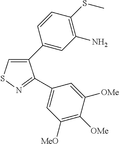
C1(C2=CC(N)=C(SC)C=C2)=CSN=C1C1=CC([MeO])=C([OMe])C([OMe])=C1
